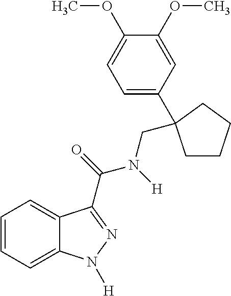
C1=CC=C2C(=C1)C(C(=O)N([H])CC1(C3=CC=C(OC)C(OC)=C3)CCCC1)=NN2[H]
